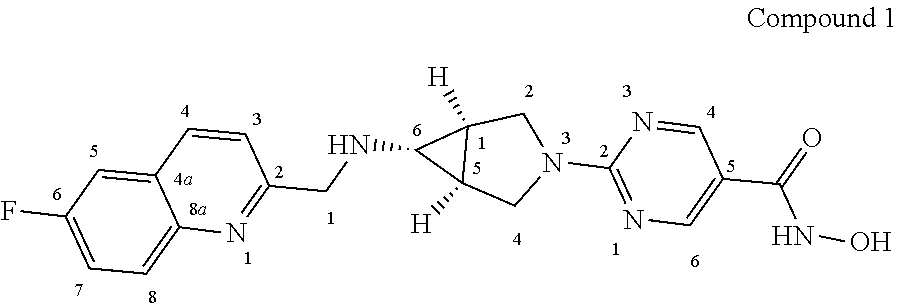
C1=C(F)C=C2C(=C1)N=C(CNC1C3([H])C1([H])CN(C1=NC=C(C(NO)=O)C=N1)C3)C=C2
